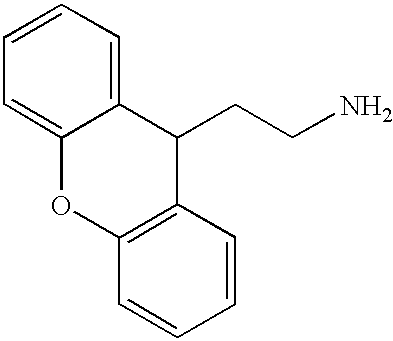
C1=CC=C2C(=C1)OC1=C(C2CCN)C=CC=C1
